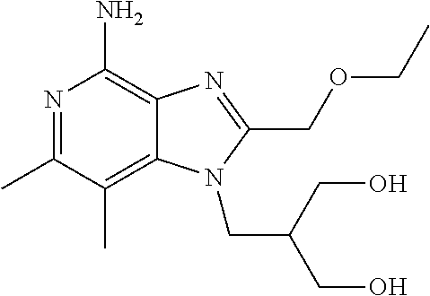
C1(COCC)=NC2=C(N)N=C(C)C(C)=C2N1CC(CO)CO
